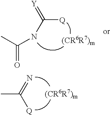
CC(NC([Q])=[Y])=O.[(CR6R7)m].CC(=N)[Q].[(CR6R7)m]
